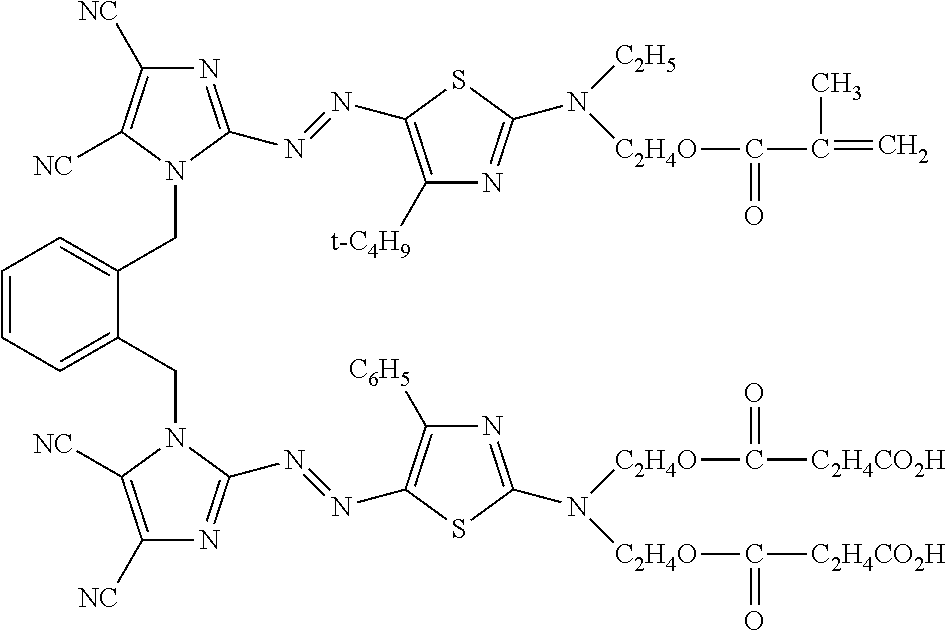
C1=CC=C(CN2C([NC])=C([NC])N=C2N=NC2=C([C6H5])N=C(N([C2H4O]C([C2H4CO2H])=O)[C2H4O]C([C2H4CO2H])=O)S2)C(CN2C(N=NC3=C([t-C4H9])N=C(N([C2H4O]C(C(=C)C)=O)[C2H5])S3)=NC([NC])=C2[NC])=C1
